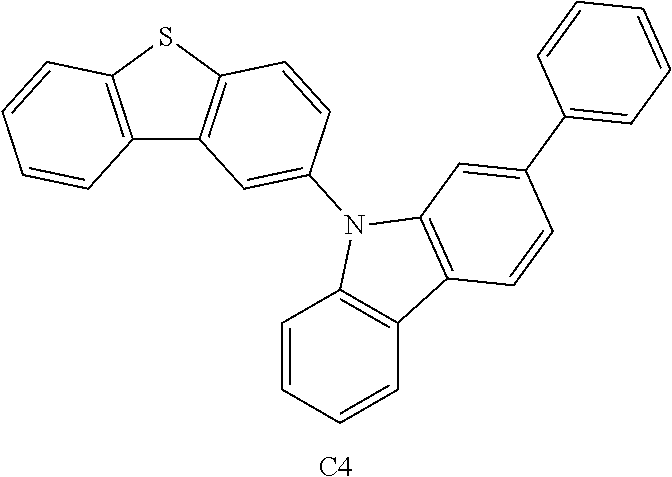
C12=C(SC3=C1C=C(N1C4=C(C=CC=C4)C4=C1C=C(C1=CC=CC=C1)C=C4)C=C3)C=CC=C2.[C4]
